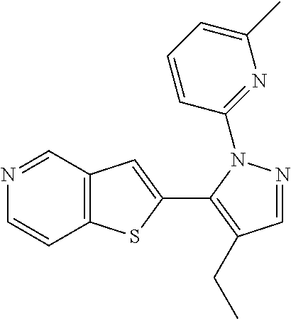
N1=CC2=C(C=C1)SC(C1=C(CC)C=NN1C1=NC(C)=CC=C1)=C2
